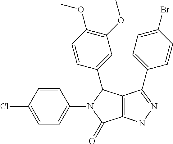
C12=C(NN=C1C1=CC=C(Br)C=C1)C(=O)N(C1=CC=C(Cl)C=C1)C2C1=CC(OC)=C(OC)C=C1
